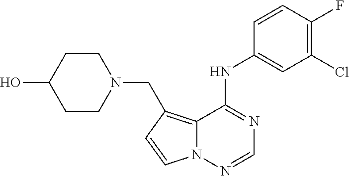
C12=C(CN3CCC(O)CC3)C=CN1N=CN=C2NC1=CC(Cl)=C(F)C=C1
